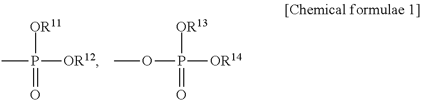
CP([OR11])(=O)[OR12].O(P([OR13])(=O)[OR14])C
